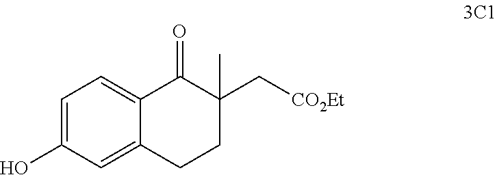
C1=C(O)C=C2C(=C1)C(=O)C(C[CO2Et])(C)CC2
